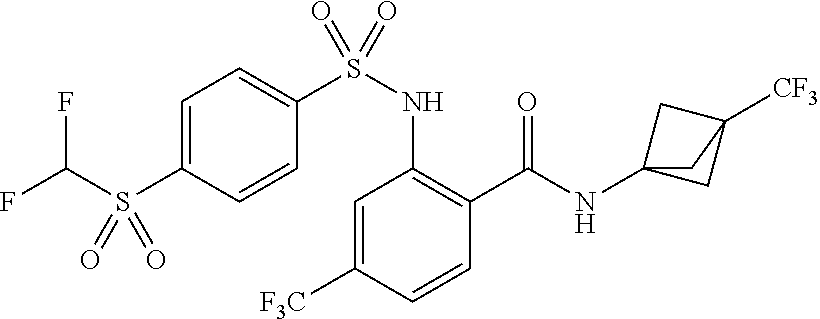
C1=C([F3C])C=CC(C(=O)NC23CC([CF3])(C2)C3)=C1NS(C1=CC=C(S(C(F)F)(=O)=O)C=C1)(=O)=O
